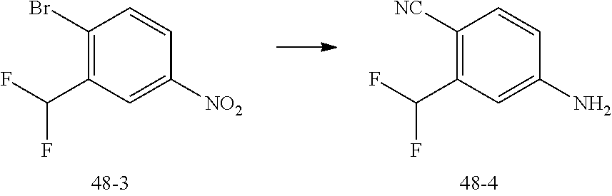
C1([NC])=C(C(F)F)C=C(N)C=C1.C1(Br)=C(C(F)F)C=C([NO2])C=C1
